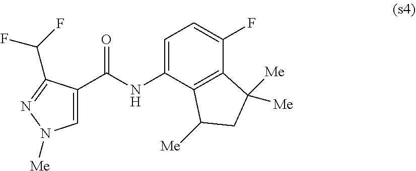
C1(C(NC2=CC=C(F)C3=C2C([Me])CC3([Me])[Me])=O)=CN([Me])N=C1C(F)F
